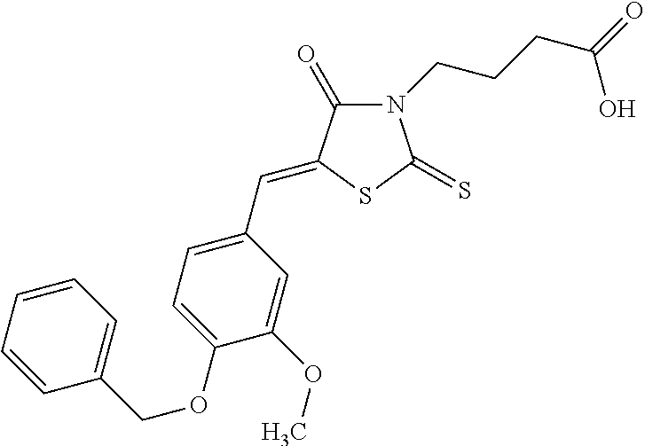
N1(CCCC(=O)O)C(=O)C(=CC2=CC=C(OCC3=CC=CC=C3)C(OC)=C2)SC1=S
